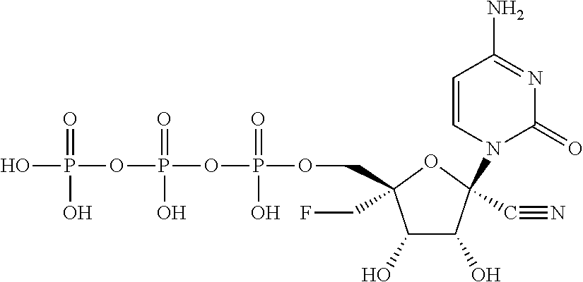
C1(O)C(O)C(N2C(=O)N=C(N)C=C2)(C#N)OC1(CF)COP(OP(OP(O)(=O)O)(=O)O)(=O)O
